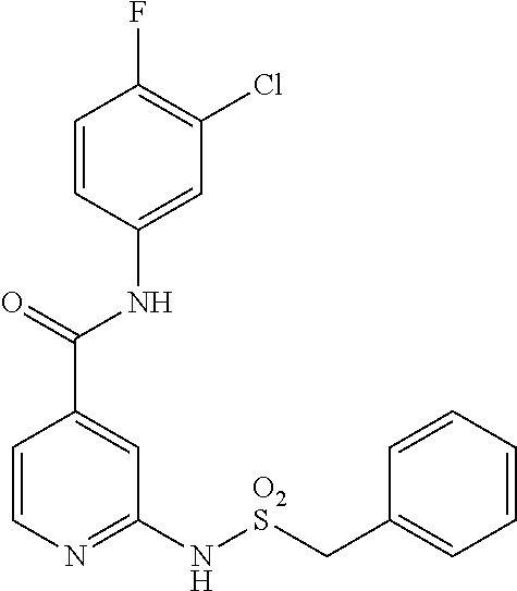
C1=CC(NC(C2=CC(N[O2S]CC3=CC=CC=C3)=NC=C2)=O)=CC(Cl)=C1F
